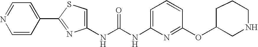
C(NC1=CC=CC(OC2CNCCC2)=N1)(=O)NC1=CSC(C2=CC=NC=C2)=N1
